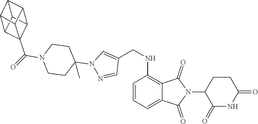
C1(=O)NC(=O)CCC1N1C(=O)C2=C(NCC3=CN(C4(C)CCN(C(=O)C56C7C8C5C5C8C7C65)CC4)N=C3)C=CC=C2C1=O
